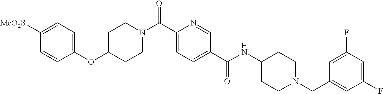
C1(OC2CCN(C(C3=CC=C(C(NC4CCN(CC5=CC(F)=CC(F)=C5)CC4)=O)C=N3)=O)CC2)=CC=C([MeO2S])C=C1
